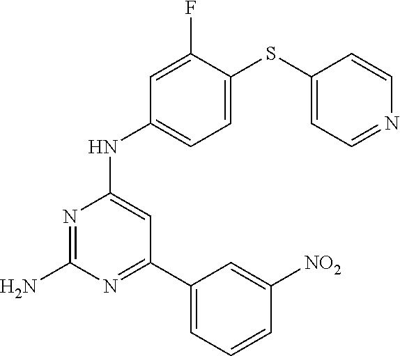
NC1=NC(NC2=CC=C(SC3=CC=NC=C3)C(F)=C2)=CC(C2=CC=CC([NO2])=C2)=N1
